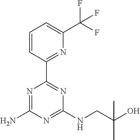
NC1=NC(C2=NC(C(F)(F)F)=CC=C2)=NC(NCC(O)(C)C)=N1
